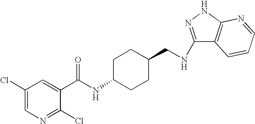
C1(Cl)=CN=C(Cl)C(C(NC2CCC(CNC3=NNC4=C3C=CC=N4)CC2)=O)=C1
